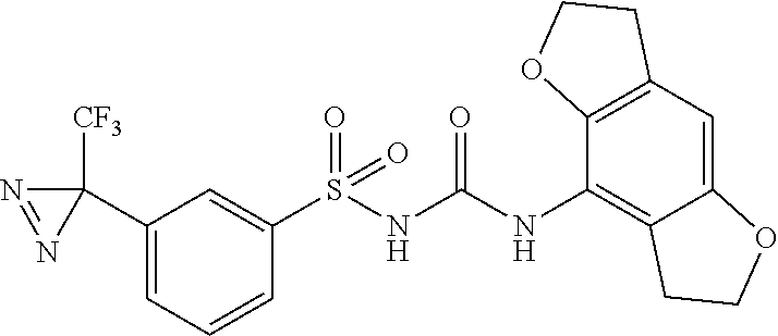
S(NC(NC1=C2C(=CC3=C1OCC3)OCC2)=O)(C1=CC(C2([CF3])N=N2)=CC=C1)(=O)=O
